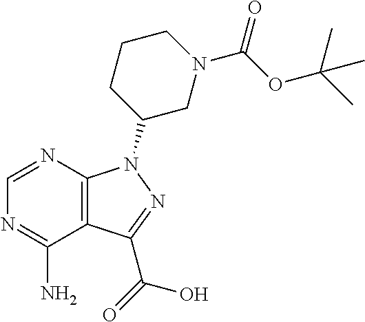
C12=C(N=CN=C1N)N(C1CN(C(OC(C)(C)C)=O)CCC1)N=C2C(O)=O
